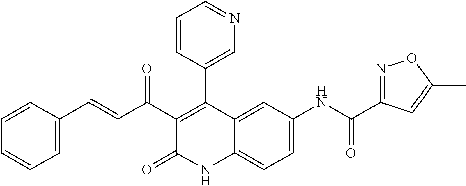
C1(C(C=CC2=CC=CC=C2)=O)=C(C2=CN=CC=C2)C2=CC(NC(=O)C3=NOC(C)=C3)=CC=C2NC1=O
